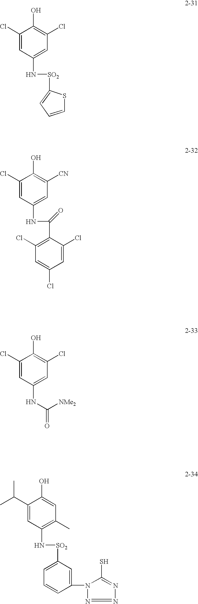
C1(Cl)=CC(N[SO2]C2=CC=CS2)=CC(Cl)=C1O.C1(Cl)=CC(NC(C2=C(Cl)C=C(Cl)C=C2Cl)=O)=CC([CN])=C1O.C1(Cl)=CC(NC(=O)[NMe2])=CC(Cl)=C1O.C1(C(C)C)=CC(N[SO2]C2=CC=CC(N3N=NN=C3S)=C2)=C(C)C=C1O
